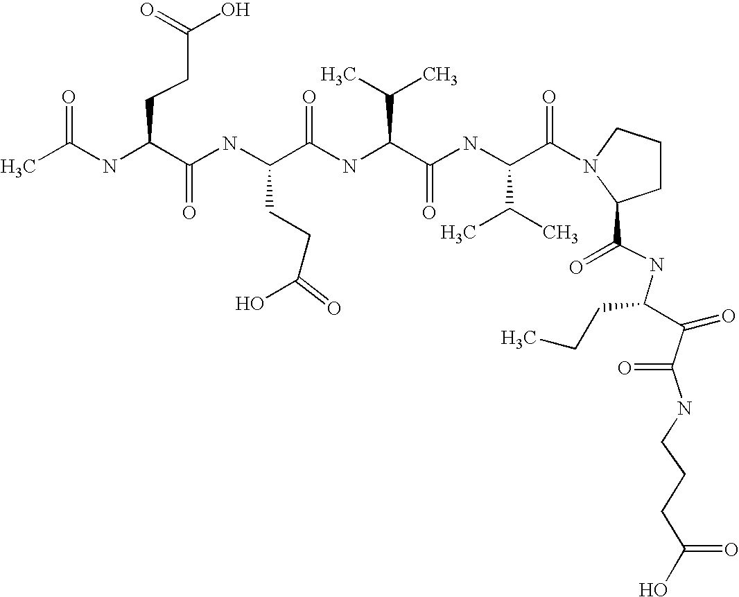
CC(NC(C(NC(C(NC(C(C)C)C(=O)NC(C(C)C)C(=O)N1CCCC1C(=O)NC(C(=O)C(NCCCC(O)=O)=O)CCC)=O)CCC(O)=O)=O)CCC(O)=O)=O
